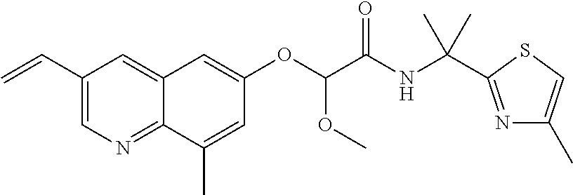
C1(C=C)=CN=C2C(=C1)C=C(OC(OC)C(NC(C)(C)C1=NC(C)=CS1)=O)C=C2C
